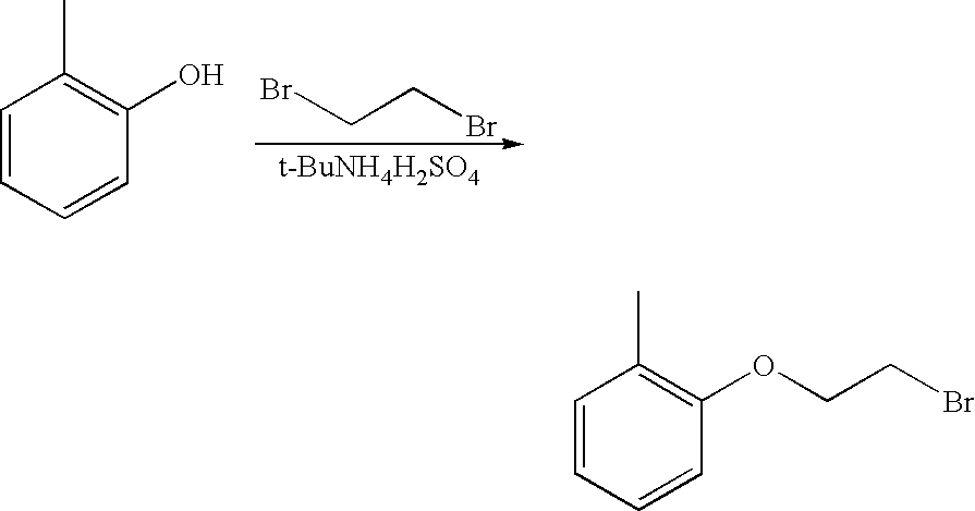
BrCCBr.C1=CC=CC(O)=C1C.C1=CC=CC(OCCBr)=C1C
